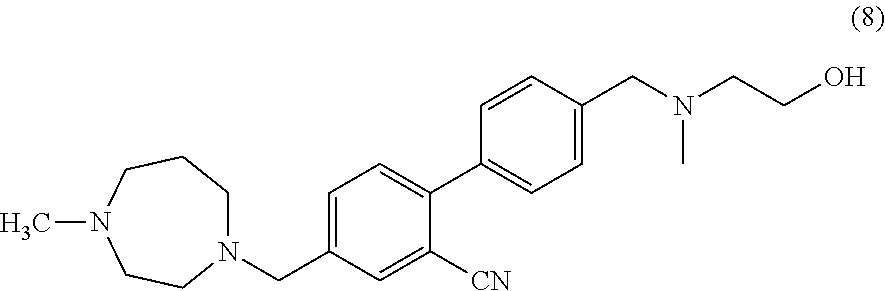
N1(CC2=CC=C(C3=CC=C(CN(CCO)C)C=C3)C([CN])=C2)CCCN(C)CC1
